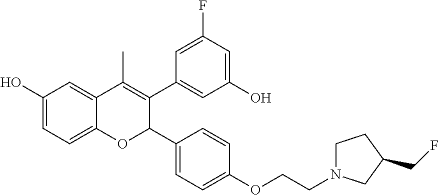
C1(O)=CC=C2C(=C1)C(C)=C(C1=CC(O)=CC(F)=C1)C(C1=CC=C(OCCN3CCC(CF)C3)C=C1)O2
